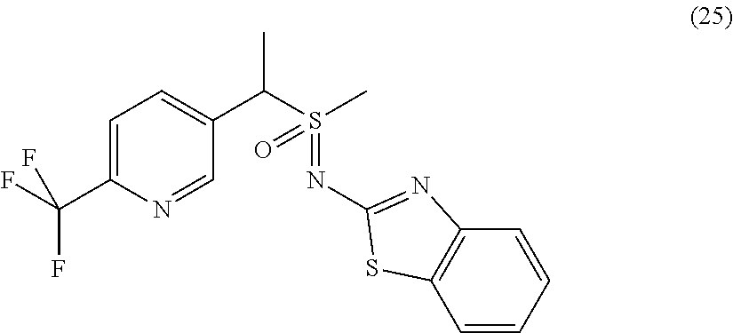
C1=C(C(F)(F)F)N=CC(C(S(C)(=NC2=NC3=C(C=CC=C3)S2)=O)C)=C1
